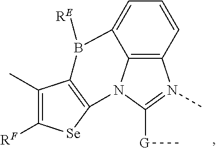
C12=C3C=CC=C1B([RE])C1=C(N2C([G]C)=N3C)[Se]C([RF])=C1C
